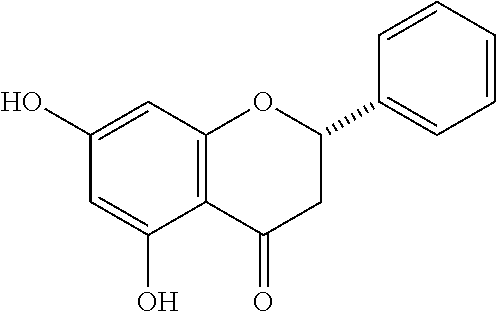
C1(O)=CC2=C(C(O)=C1)C(=O)CC(C1=CC=CC=C1)O2
